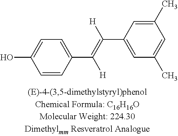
C1=CC(C(=C([H])C2=CC(C)=CC(C)=C2)[H])=CC=C1O
